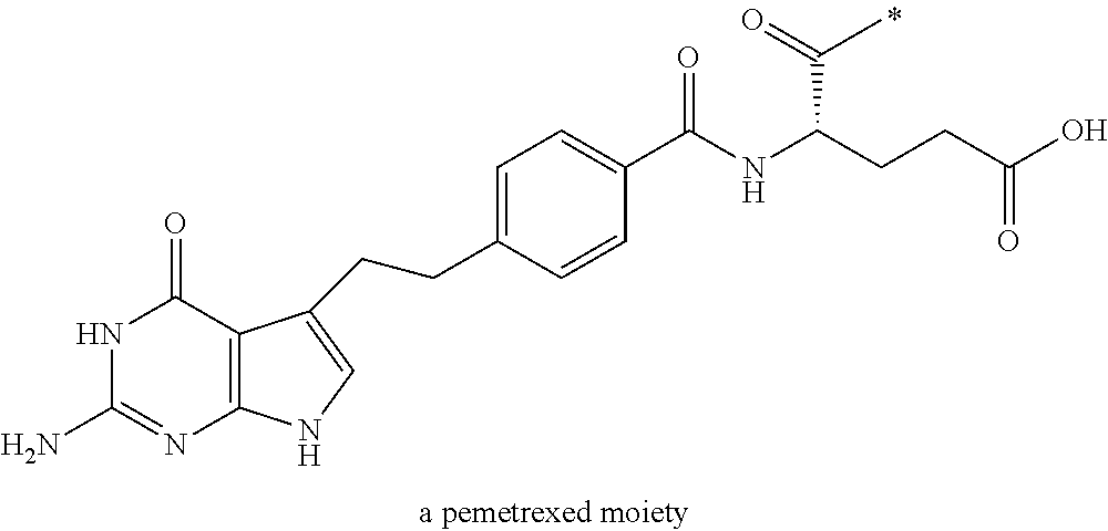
N1C(N)=NC2=C(C1=O)C(CCC1=CC=C(C(NC(CCC(=O)O)C(=O)C)=O)C=C1)=CN2
